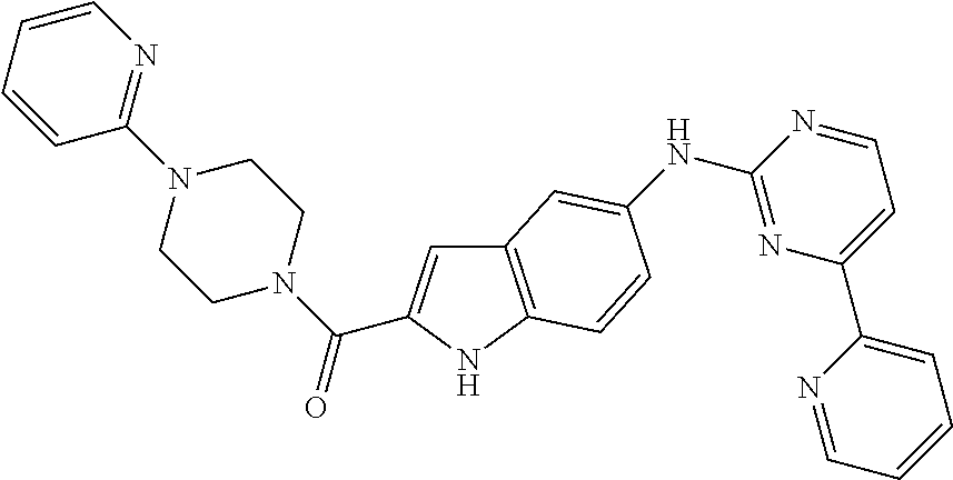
C12=C(NC(C(N3CCN(C4=NC=CC=C4)CC3)=O)=C1)C=CC(NC1=NC(C3=CC=CC=N3)=CC=N1)=C2
